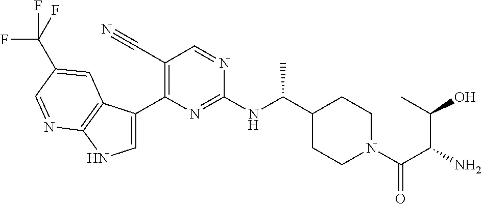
C1(C(NC2=NC(C3=CNC4=C3C=C(C(F)(F)F)C=N4)=C(C#N)C=N2)C)CCN(C(C(N)C(O)C)=O)CC1
